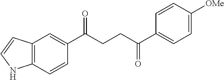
C12=C(C=CC(C(CCC(C3=CC=C([OMe])C=C3)=O)=O)=C1)NC=C2
